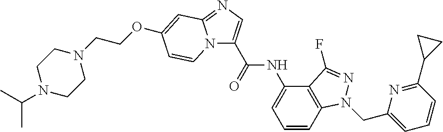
C1N(C(C)C)CCN(CCOC2=CC3=NC=C(C(=O)NC4=CC=CC5=C4C(F)=NN5CC4=CC=CC(C5CC5)=N4)N3C=C2)C1
